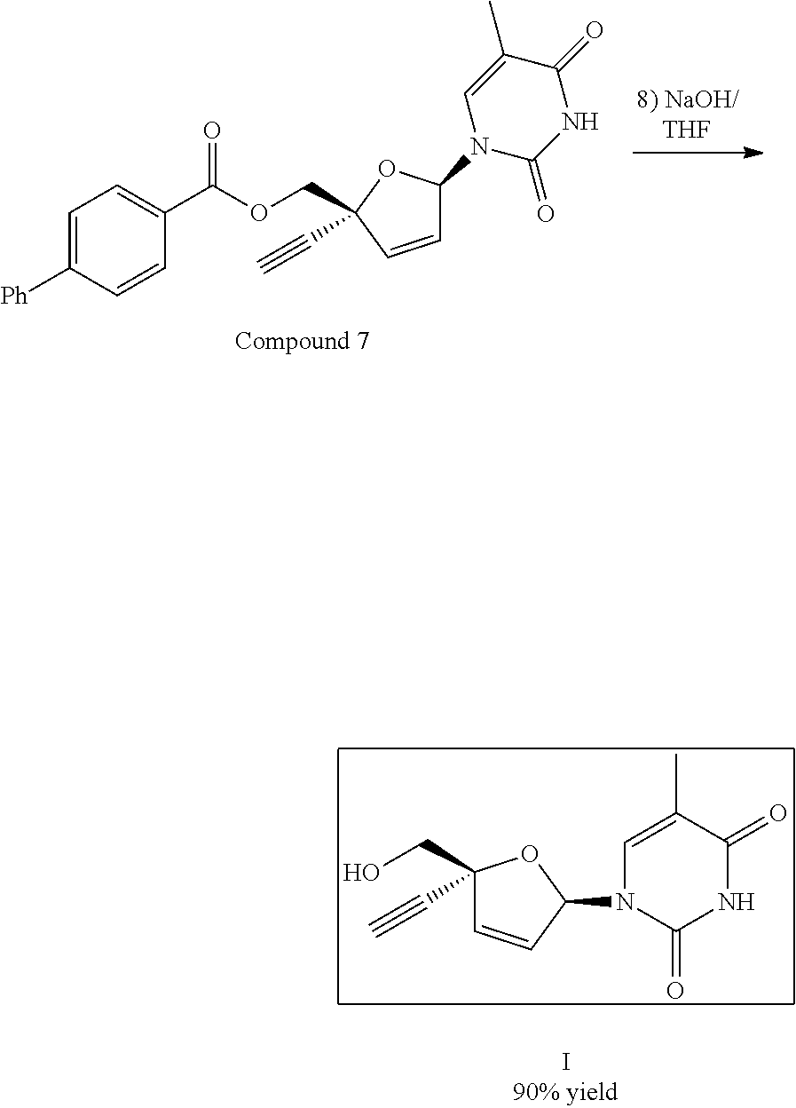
C1=CC(N2C(=O)NC(=O)C(C)=C2)OC1(CO)C#C.C(C1(C#C)OC(N2C(=O)NC(=O)C(C)=C2)C=C1)OC(C1=CC=C([Ph])C=C1)=O
